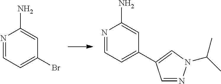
C1=NN(C(C)C)C=C1C1=CC=NC(N)=C1.BrC1=CC=NC(N)=C1
